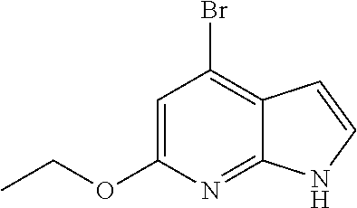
C1=C(OCC)N=C2C(=C1Br)C=CN2
